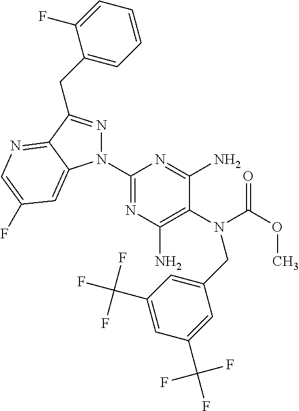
C1(N2N=C(CC3=CC=CC=C3F)C3=NC=C(F)C=C23)=NC(N)=C(N(C(OC)=O)CC2=CC(C(F)(F)F)=CC(C(F)(F)F)=C2)C(N)=N1
